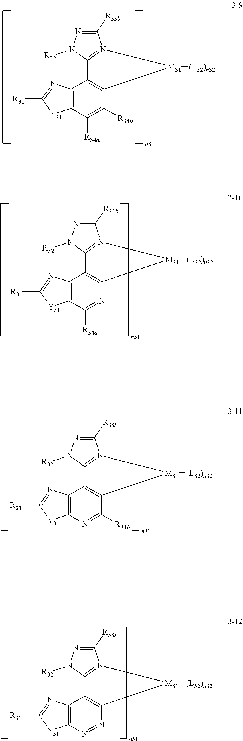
C1([R33b])=NN([R32])C2=N1[M31]([(L32)n32])C1=C2C2=C(C([R34a])=C1[R34b])[Y31]C([R31])=N2.C1([R33b])=NN([R32])C2=N1[M31]([(L32)n32])C1=C2C2=C(C([R34a])=N1)[Y31]C([R31])=N2.C1([R33b])=NN([R32])C2=N1[M31]([(L32)n32])C1=C2C2=C(N=C1[R34b])[Y31]C([R31])=N2.C1([R33b])=NN([R32])C2=N1[M31]([(L32)n32])C1=C2C2=C(N=N1)[Y31]C([R31])=N2
